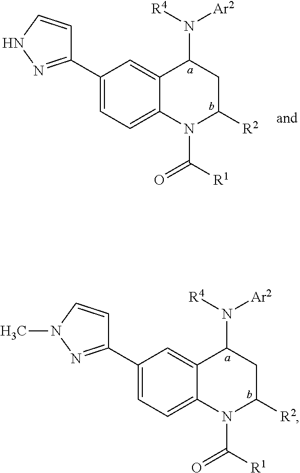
C1(C2=CC=C3C(=C2)C(N([R4])[Ar2])CC([R2])N3C([R1])=O)=NNC=C1.C1(C2=CC=C3C(=C2)C(N([R4])[Ar2])CC([R2])N3C([R1])=O)=NN(C)C=C1
